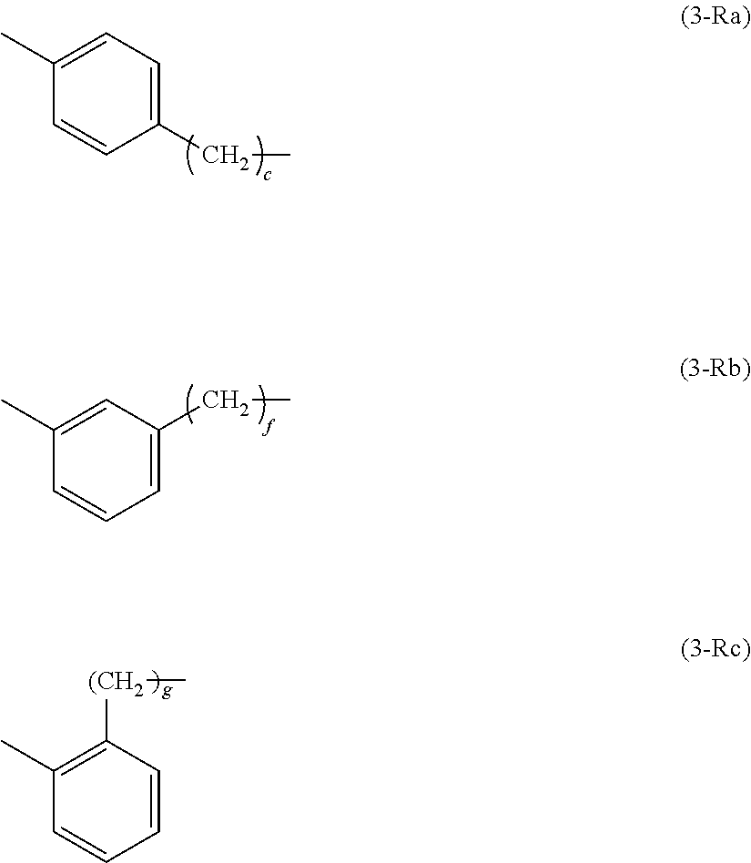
C1(CC)=CC=C(C)C=C1.C1(C)=CC(CC)=CC=C1.C1(C)=C([(CH2]C)C=CC=C1
